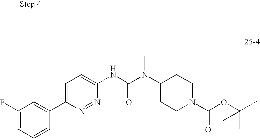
C1(NC(N(C2CCN(C(OC(C)(C)C)=O)CC2)C)=O)=CC=C(C2=CC(F)=CC=C2)N=N1
